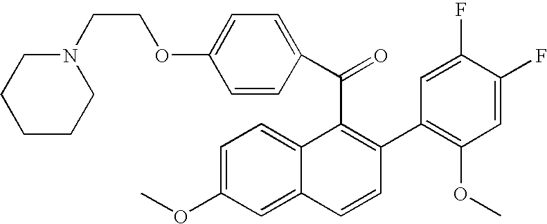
C(C1=C(C2=C(OC)C=C(F)C(F)=C2)C=CC2=CC(OC)=CC=C12)(=O)C1=CC=C(OCCN2CCCCC2)C=C1
